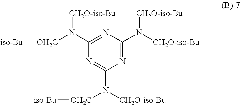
C1(N([OH2C][iso-Bu])[CH2O-iso-Bu])=NC(N([CH2O-iso-Bu])[CH2O-iso-Bu])=NC(N([CH2O-iso-Bu])[OH2C][iso-Bu])=N1
